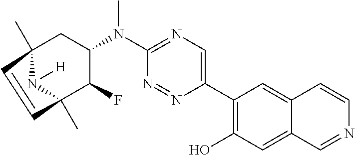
C12(C)N([H])C(C)(C(F)C(N(C3=NC=C(C4=C(O)C=C5C(=C4)C=CN=C5)N=N3)C)C1)C=C2
